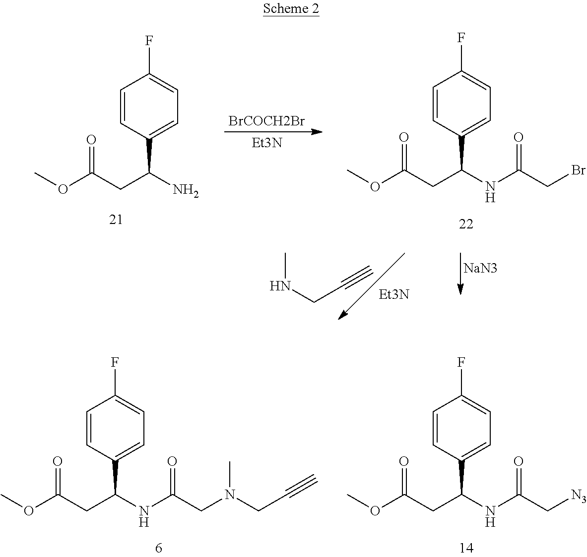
C1=CC(C(NC(C[N3])=O)CC(OC)=O)=CC=C1F.C1=CC(C(NC(CN(C)CC#C)=O)CC(OC)=O)=CC=C1F.C1=CC(C(N)CC(OC)=O)=CC=C1F.[BrCOCH2Br].[Et3N].C1=CC(C(NC(CBr)=O)CC(OC)=O)=CC=C1F.[NaN3].CNCC#C.[Et3N]
